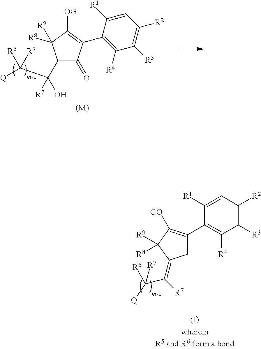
C1([R4])=C(C2=C([OG])C([R9])([R8])C(C(O)(C([Q])([R7])[R6])[R7])C2=O)C([R1])=CC([R2])=C1[R3].[(M)].C1([R1])=CC([R2])=C([R3])C([R4])=C1C1=C([GO])C([R9])([R8])C(=C([R7])C([Q])([R6])[R7])C1
